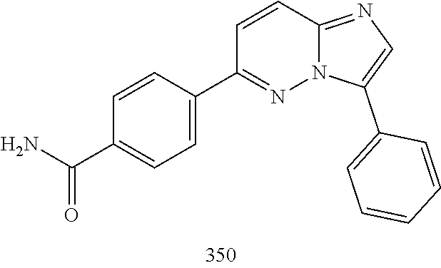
C1(C2=CC=C(C(=O)N)C=C2)=NN2C(=NC=C2C2=CC=CC=C2)C=C1
